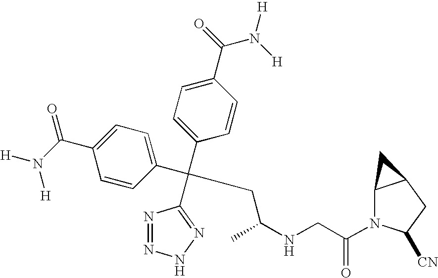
N1=NNN=C1C(CC(NCC(=O)N1C2C(CC1[CN])C2)C)(C1=CC=C(C(=O)N([H])[H])C=C1)C1=CC=C(C(N([H])[H])=O)C=C1
